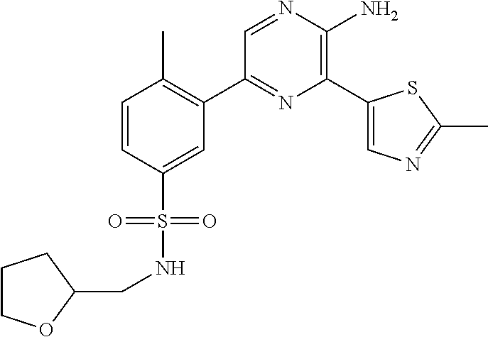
C1(C2=C(C)C=CC(S(=O)(=O)NCC3CCCO3)=C2)=NC(C2=CN=C(C)S2)=C(N)N=C1
